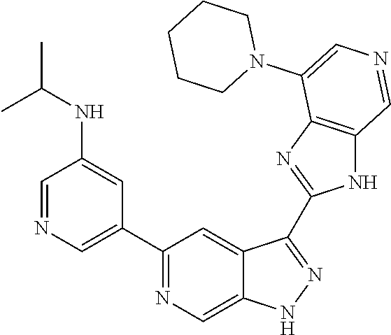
C1(C2=CN=CC(NC(C)C)=C2)=NC=C2C(=C1)C(C1=NC3=C(N1)C=NC=C3N1CCCCC1)=NN2
